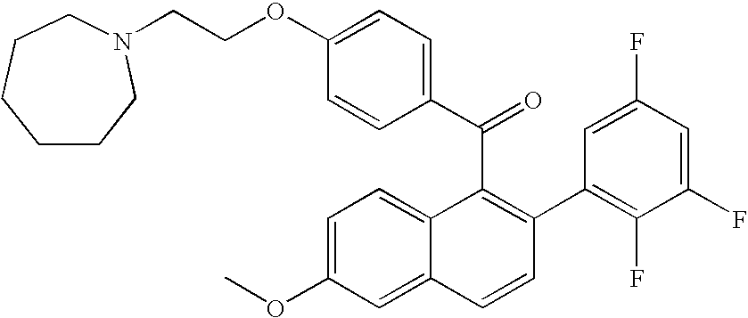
C(C1=C(C2=C(F)C(F)=CC(F)=C2)C=CC2=CC(OC)=CC=C12)(C1=CC=C(OCCN2CCCCCC2)C=C1)=O
